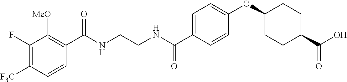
N(CCNC(C1=CC=C(OC2CCC(C(O)=O)CC2)C=C1)=O)C(=O)C1=C([MeO])C(F)=C([F3C])C=C1
